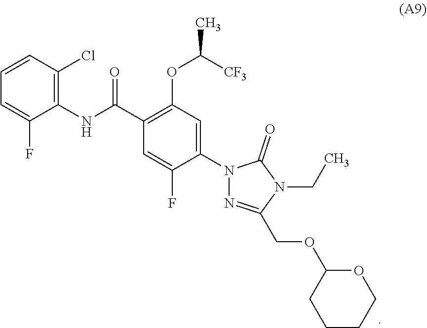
C1=CC(Cl)=C(NC(C2=C(OC([CF3])C)C=C(N3N=C(COC4CCCCO4)N(CC)C3=O)C(F)=C2)=O)C(F)=C1
